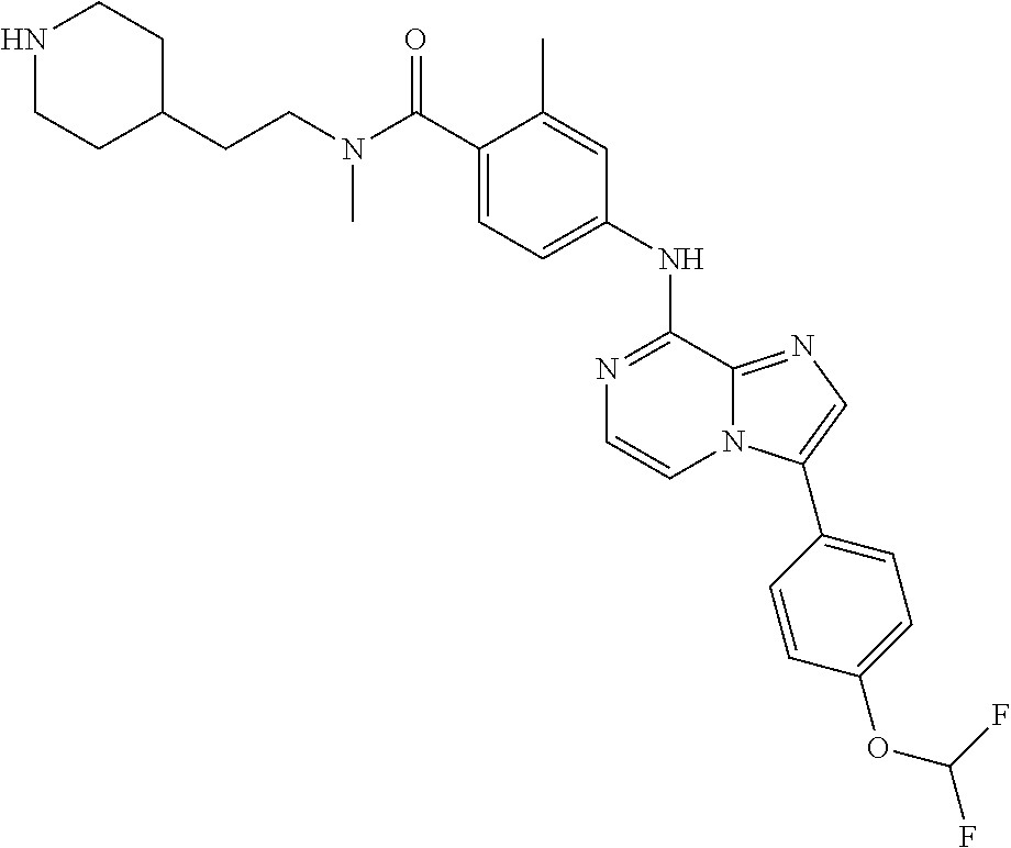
C1(C(N(CCC2CCNCC2)C)=O)=CC=C(NC2=NC=CN3C2=NC=C3C2=CC=C(OC(F)F)C=C2)C=C1C
